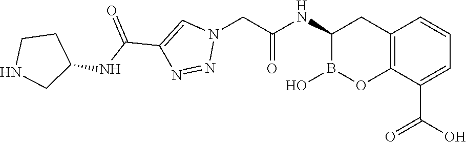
C12=C(C(C(O)=O)=CC=C1)OB(O)C(NC(=O)CN1C=C(C(NC3CCNC3)=O)N=N1)C2
